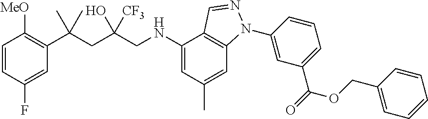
C1=CC(F)=CC(C(CC(CNC2=CC(C)=CC3=C2C=NN3C2=CC(C(=O)OCC3=CC=CC=C3)=CC=C2)(O)[CF3])(C)C)=C1[MeO]
